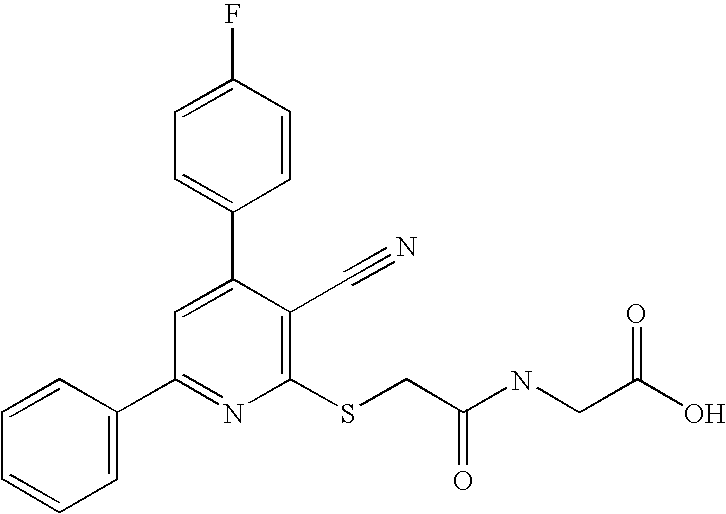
C1=CC(C2=NC(SCC(NCC(O)=O)=O)=C(C#N)C(C3=CC=C(F)C=C3)=C2)=CC=C1
